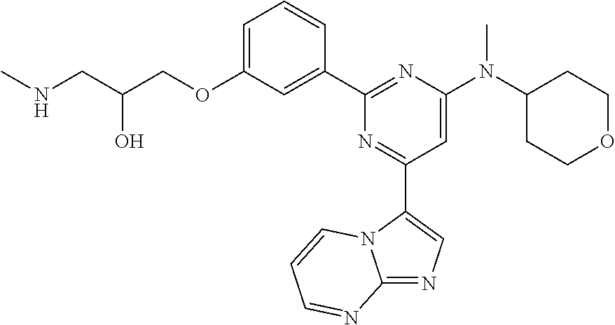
C1=C(OCC(CNC)O)C=C(C2=NC(N(C3CCOCC3)C)=CC(C3=CN=C4N3C=CC=N4)=N2)C=C1
